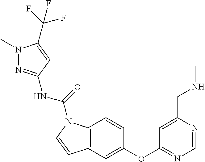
C12=C(C=C(OC3=NC=NC(CNC)=C3)C=C1)C=CN2C(=O)NC1=NN(C)C(C(F)(F)F)=C1
